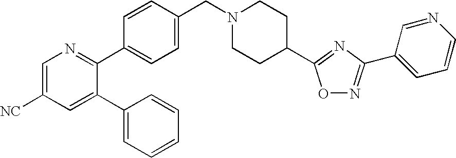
C1=C([NC])C=C(C2=CC=CC=C2)C(C2=CC=C(CN3CCC(C4=NC(C5=CC=CN=C5)=NO4)CC3)C=C2)=N1
